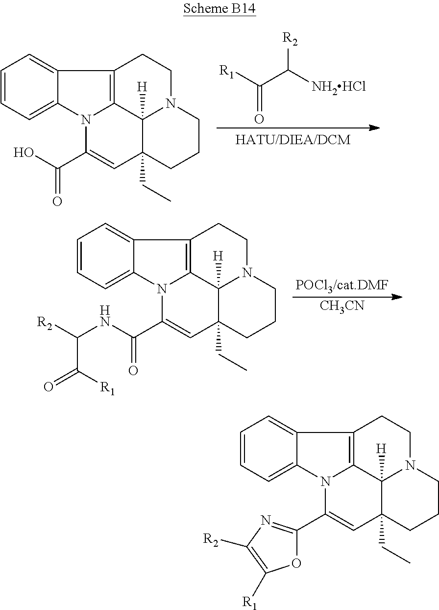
C12=CC=CC=C1N1C3=C2CCN2C3([H])C(CC)(CCC2)C=C1C(O)=O.[R1]C(C([NH2HCl])[R2])=O.C12=CC=CC=C1N1C3=C2CCN2C3([H])C(CC)(CCC2)C=C1C(NC([R2])C(=O)[R1])=O.[CH3CN].[POCl3/cat.DMF].C12=CC=CC=C1N1C3=C2CCN2C3([H])C(CC)(CCC2)C=C1C1=NC([R2])=C([R1])O1
